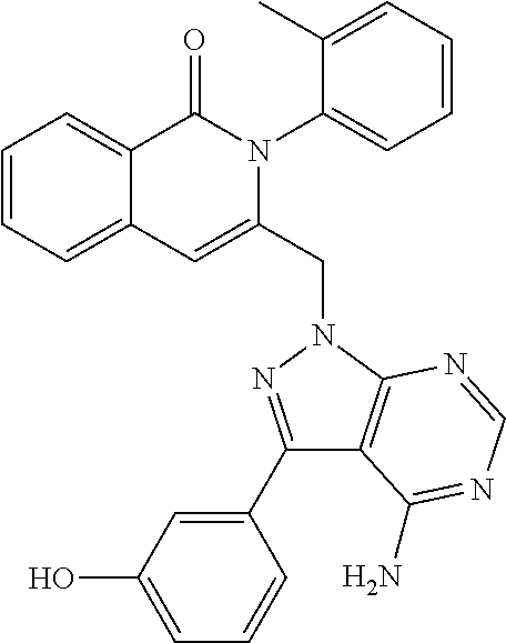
C1=CC=C2C(=C1)C(=O)N(C1=CC=CC=C1C)C(CN1C3=C(C(C4=CC(O)=CC=C4)=N1)C(N)=NC=N3)=C2
